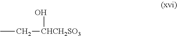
CC[CHCH2SO3]O
